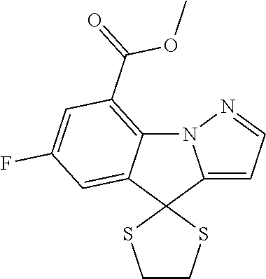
N12C3=C(C(=O)OC)C=C(F)C=C3C3(C1=CC=N2)SCCS3
